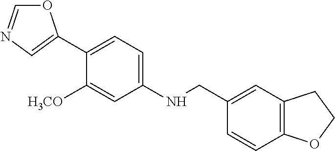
O1C=NC=C1C1=CC=C(NCC2=CC3=C(C=C2)OCC3)C=C1[H3CO]
